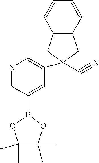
N1=CC(B2OC(C)(C)C(C)(C)O2)=CC(C2(C#N)CC3=C(C=CC=C3)C2)=C1
